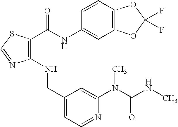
C1(CNC2=C(C(=O)NC3=CC4=C(C=C3)OC(F)(F)O4)SC=N2)=CC=NC(N(C(NC)=O)C)=C1
